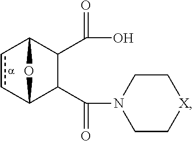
c1cC2C(C(N3CC[X]CC3)=O)C(C(O)=O)C1O2.[a]
